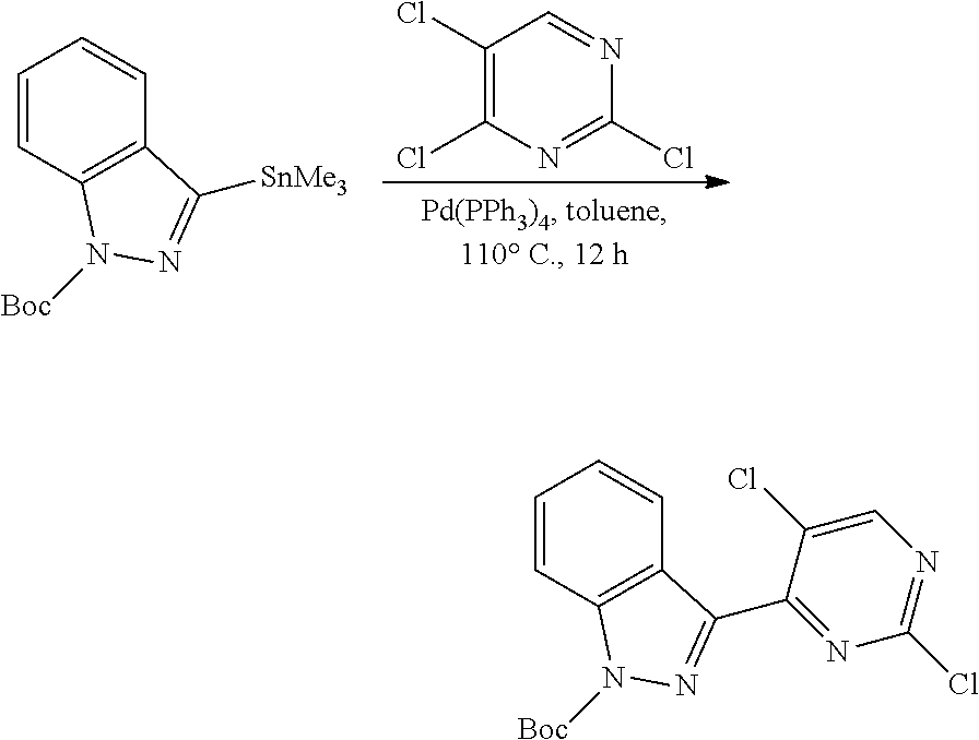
C1(Cl)=C(Cl)N=C(Cl)N=C1.[SnMe3]C1=NN([Boc])C2=C1C=CC=C2.C1(C2=NN([Boc])C3=C2C=CC=C3)=NC(Cl)=NC=C1Cl
